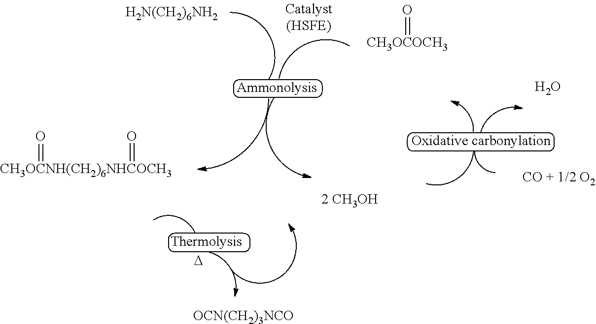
[H2N(CH2)6NH2].[CH3OCNH(CH2)6NHCOCH3](=O)=O.[CH3OCOCH3]=O.O.[CO + 1/2 O2].[D].[OCN(CH2)3NCO]
